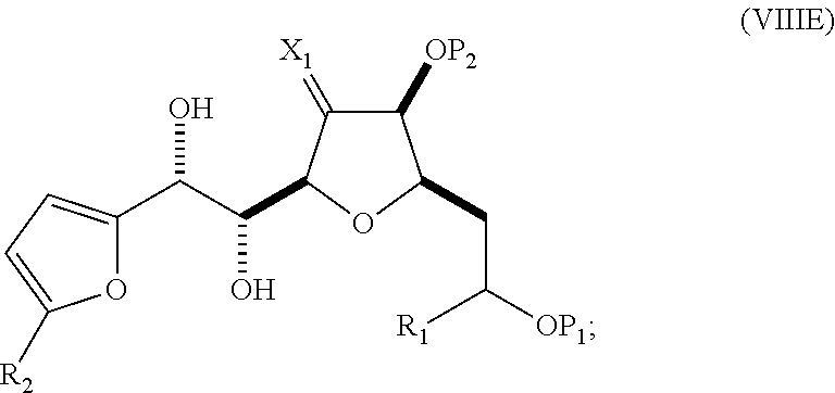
C1([OP2])C(=[X1])C(C(C(C2=CC=C([R2])O2)O)O)OC1CC([OP1])[R1]
